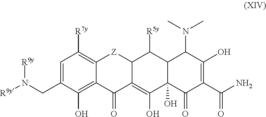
C1=C(CN([R9y])[R9y])C(O)=C2C(=C1[R7y])[Z]C1C(=C(O)C3(O)C(C1[R5y])C(N(C)C)C(O)=C(C(N)=O)C3=O)C2=O
